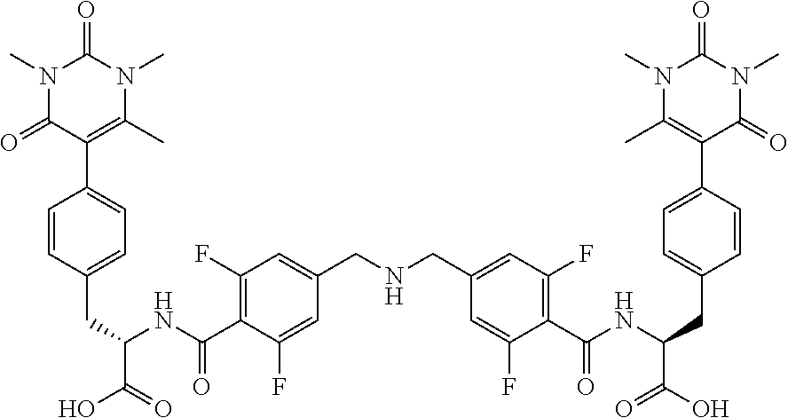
C1=CC(CC(C(O)=O)NC(=O)C2=C(F)C=C(CNCC3=CC(F)=C(C(NC(C(=O)O)CC4=CC=C(C5=C(C)N(C)C(=O)N(C)C5=O)C=C4)=O)C(F)=C3)C=C2F)=CC=C1C1=C(C)N(C)C(=O)N(C)C1=O
